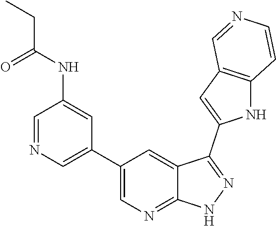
C1=NC=C(C2=CN=C3C(=C2)C(C2=CC4=C(N2)C=CN=C4)=NN3)C=C1NC(CC)=O
